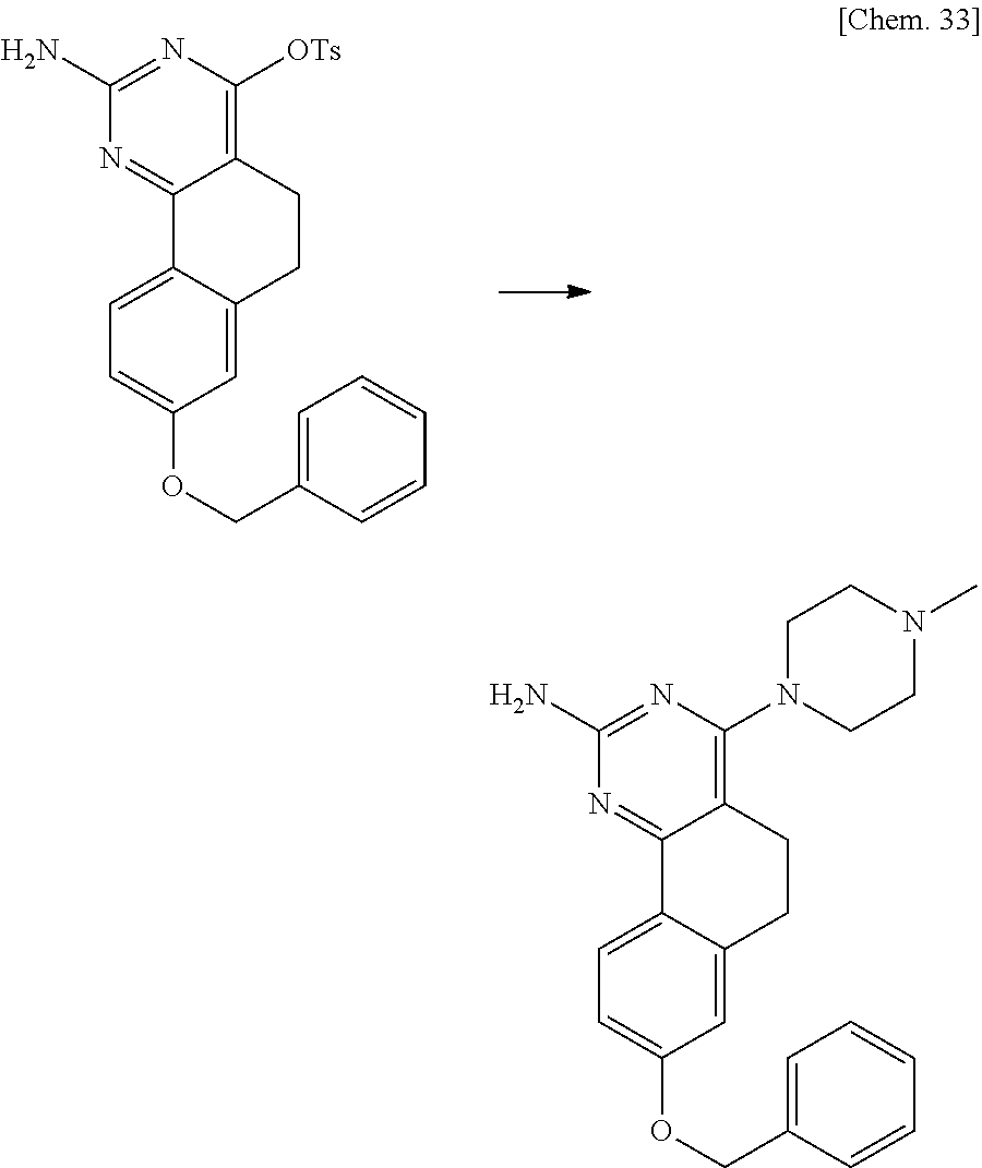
C1CC2=C([OTs])N=C(N)N=C2C2=CC=C(OCC3=CC=CC=C3)C=C12.C1CC2=C(N3CCN(C)CC3)N=C(N)N=C2C2=CC=C(OCC3=CC=CC=C3)C=C12
